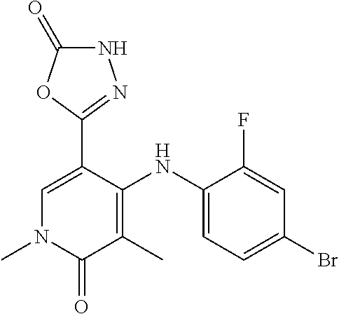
C1(NC2=CC=C(Br)C=C2F)=C(C)C(=O)N(C)C=C1C1=NNC(=O)O1
